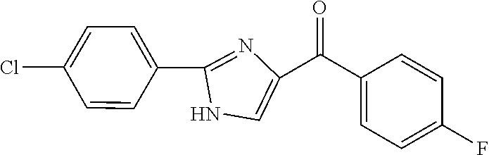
C1=CC(C2=NC(C(C3=CC=C(F)C=C3)=O)=CN2)=CC=C1Cl
